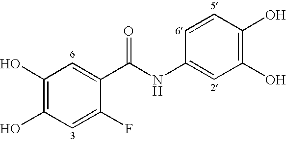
C1(O)=C(O)C=C(F)C(C(NC2=CC(O)=C(O)C=C2)=O)=C1
